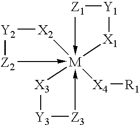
[Y2]1[Z2]->[M]23([X4][R1])(-[Z3][Y3][X3]2)(-[Z1][Y1][X1]3)[X2]1
